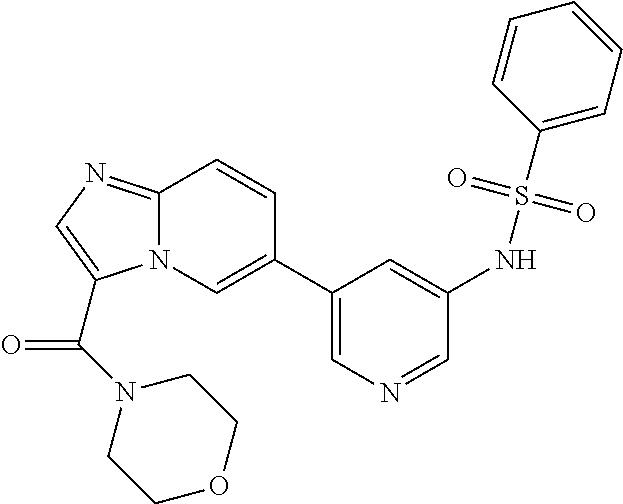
C12=NC=C(C(N3CCOCC3)=O)N1C=C(C1=CN=CC(NS(C3=CC=CC=C3)(=O)=O)=C1)C=C2
